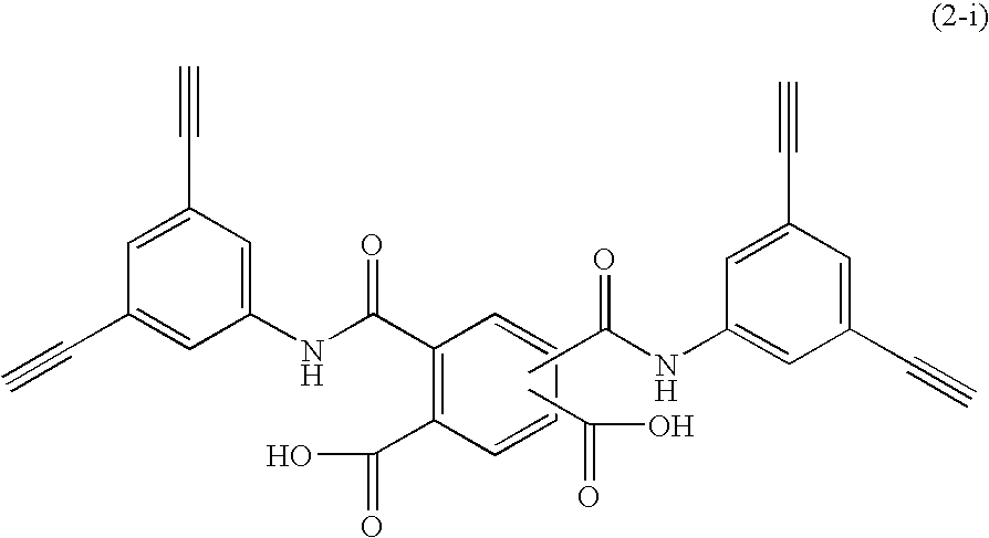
C1=CC=CC(C(NC2=CC(C#C)=CC(C#C)=C2)=O)=C1C(O)=O.CC(NC1=CC(C#C)=CC(C#C)=C1)=O.CC(=O)O
